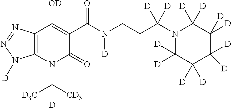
C12=C(N(C([CD3])([D3C])[D])C(=O)C(C(N(CCC(N3C([D])([D])C([D])([D])C([D])([D])C([D])([D])C3([D])[D])([D])[D])[D])=O)=C1[OD])N([D])N=N2
